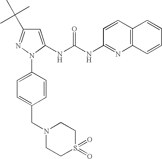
C1=C(NC(NC2=NC3=C(C=C2)C=CC=C3)=O)N(C2=CC=C(CN3CCS(=O)(=O)CC3)C=C2)N=C1C(C)(C)C
